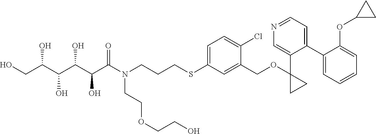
S(C1=CC=C(Cl)C(COC2(C3=CN=CC=C3C3=CC=CC=C3OC3CC3)CC2)=C1)CCCN(C(C(C(C(C(CO)O)O)O)O)=O)CCOCCO
